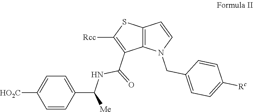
C12=C(N(CC3=CC=C([Rc])C=C3)C=C1)C(C(=O)NC(C1=CC=C([HO2C])C=C1)[Me])=C([Rcc])S2
